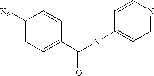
C1([X6])=CC=C(C(NC2=CC=NC=C2)=O)C=C1
